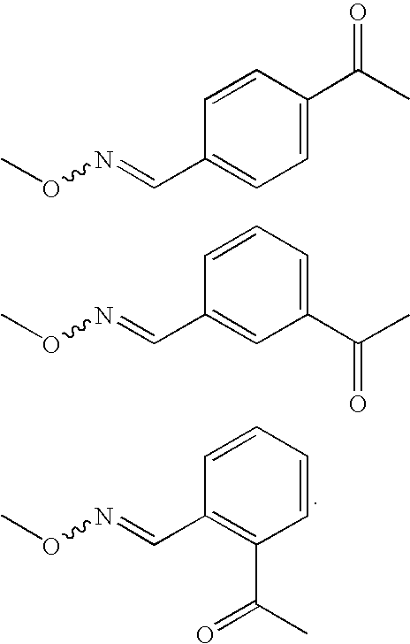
CON=CC1=C(C(=O)C)C=CC=C1.CON=CC1=CC=C(C(C)=O)C=C1.CON=CC1=CC(C(C)=O)=CC=C1
